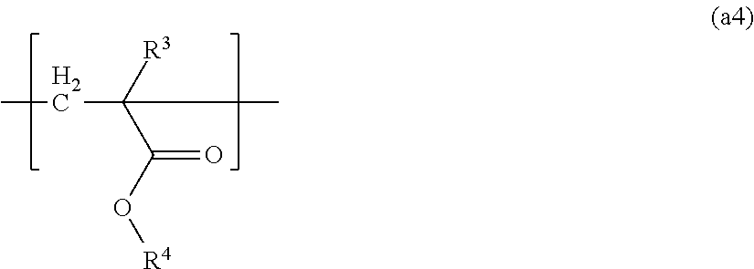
C(C([R3])(C(O[R4])=O)C)C
